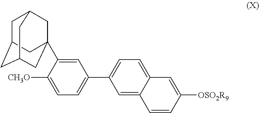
C1=C(C23CC4CC(CC(C2)C4)C3)C([CH3O])=CC=C1C1=CC=C2C(=C1)C=CC([OSO2R9])=C2
